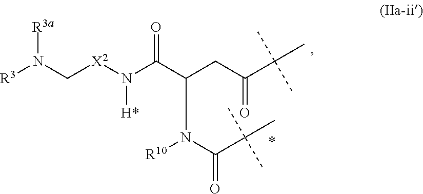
C(C(=O)C(C)(C)C)C(N(C(C(C)(C)C)=O)[R10])C(N([X2]CN([R3])[R3a])[H*])=O
